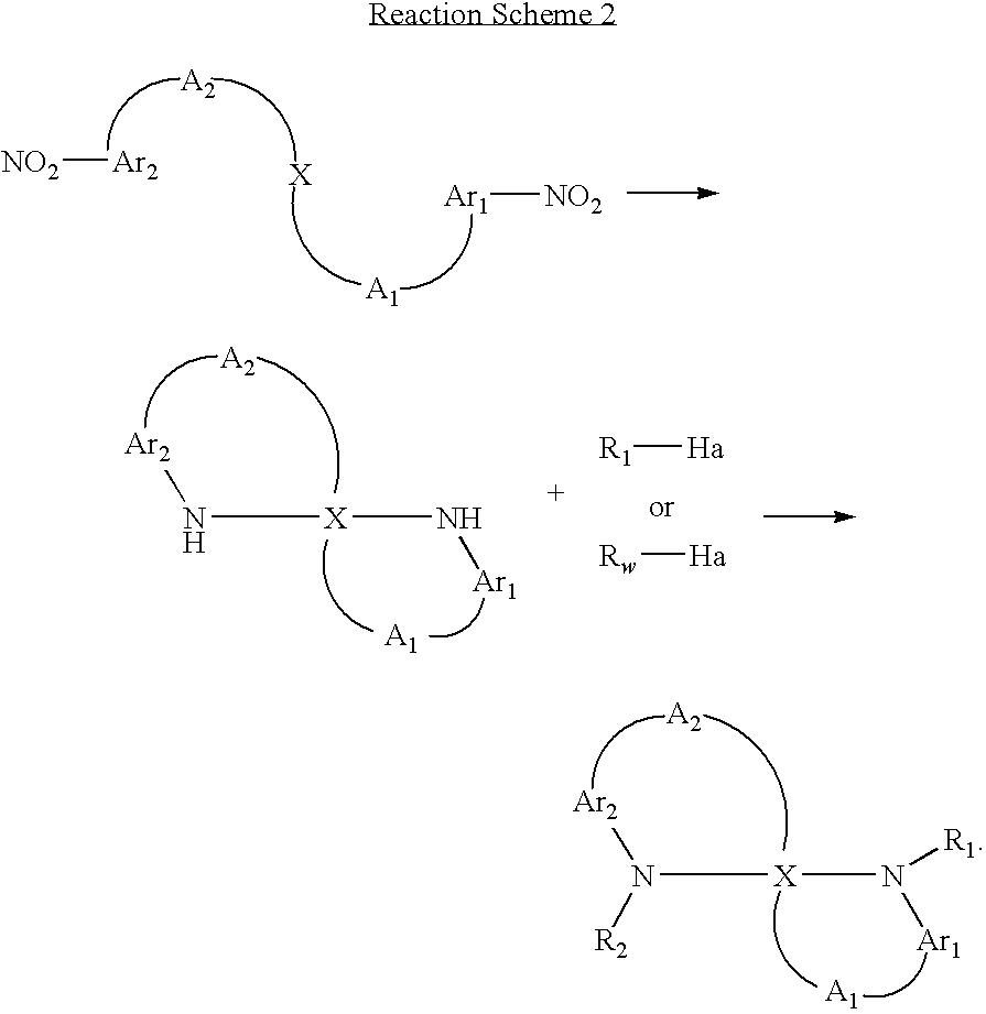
[NO2][Ar2].[A2].[X].[A1].[Ar1][NO2].N([X]N([Ar1])[R1])([Ar2])[R2].[A2].[A1].N([X]N[Ar1])[Ar2].[A2].[A1].[R1][Ha].[Rw][Ha]
